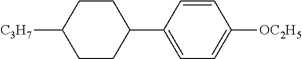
[C3H7]C1CCC(C2=CC=C([OC2H5])C=C2)CC1
